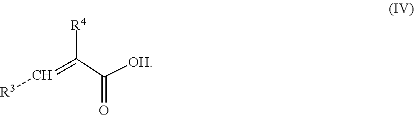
[R3]C=C([R4])C([OH])=O
